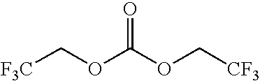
O=C(OC[CF3])OC[F3C]
